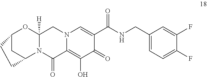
C12CC(N3C([H])(O1)CN1C(=C(O)C(=O)C(C(NCC4=CC=C(F)C(F)=C4)=O)=C1)C3=O)CC2
